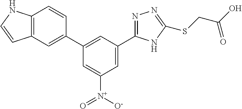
C1=C(C2=NN=C(SCC(O)=O)N2)C=C(C2=CC3=C(C=C2)NC=C3)C=C1[N+]([O-])=O
